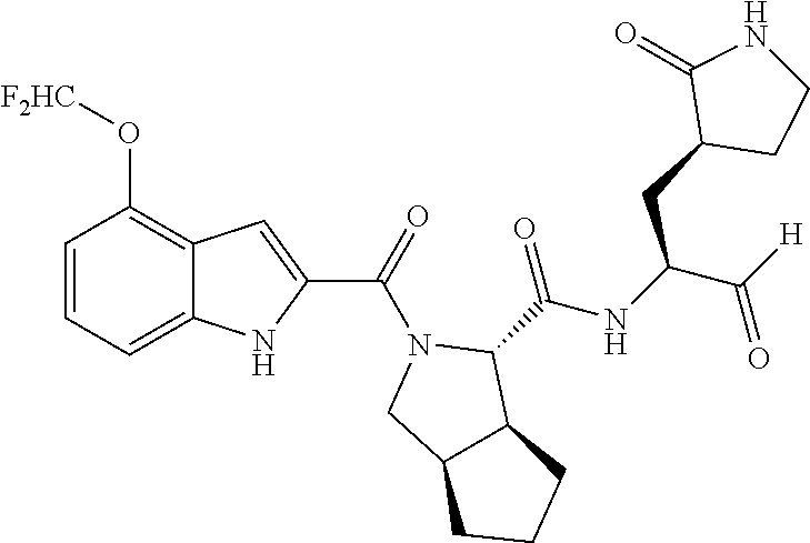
C1=CC=C2C(=C1O[F2HC])C=C(C(N1CC3C(C1C(=O)NC(CC1CCNC1=O)C([H])=O)CCC3)=O)N2
